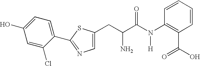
C(C(C(N(C1=C(C(=O)O)C=CC=C1)[H])=O)N)C1=CN=C(C2=CC=C(O)C=C2Cl)S1
